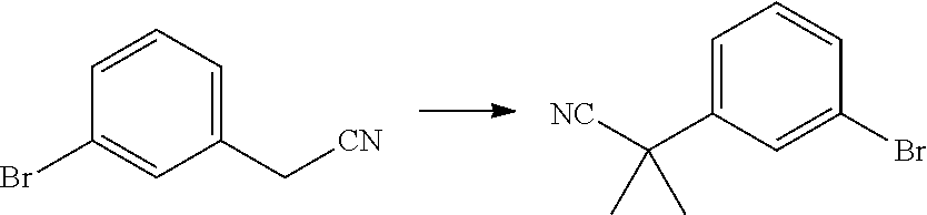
C1(Br)=CC(C[CN])=CC=C1.C1=C(C([NC])(C)C)C=C(Br)C=C1
